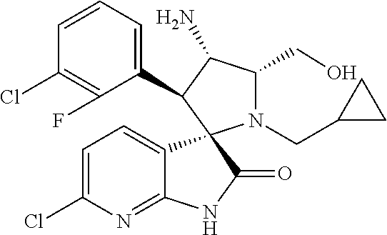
C1(Cl)=C(F)C(C2C(N)C(CO)N(CC3CC3)C23C2=CC=C(Cl)N=C2NC3=O)=CC=C1
